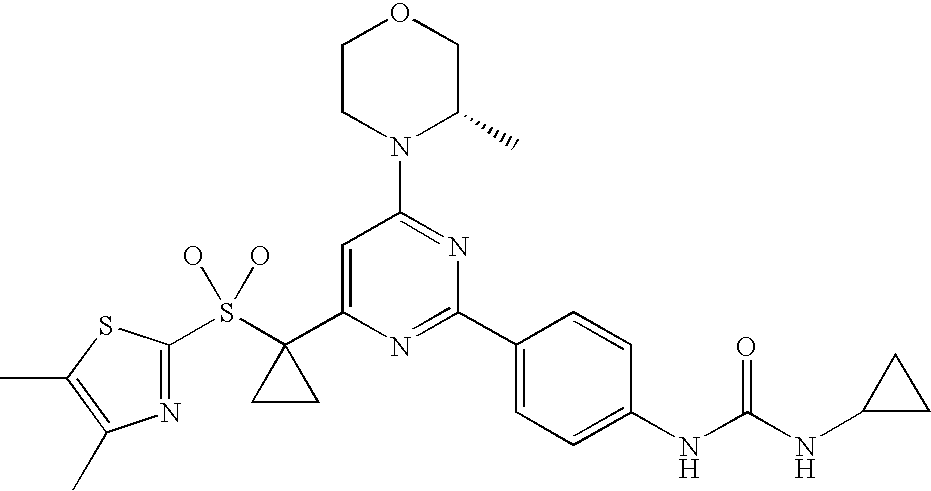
C1CN(C2=NC(C3=CC=C(NC(NC4CC4)=O)C=C3)=NC(C3(S(O)(O)C4=NC(C)=C(C)S4)CC3)=C2)C(C)CO1
